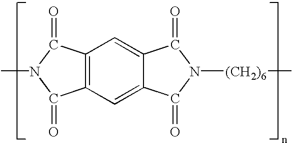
C12=C(C=C3C(=C1)C(=O)N([(CH2)6]C)C3=O)C(=O)N(C)C2=O
